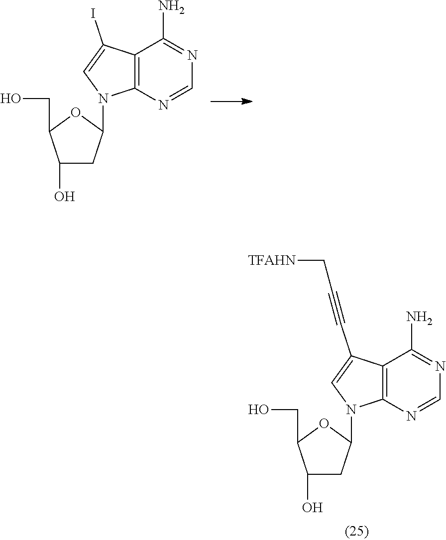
C1(O)CC(N2C3=C(C(I)=C2)C(N)=NC=N3)OC1CO.C1(O)CC(N2C3=C(C(C#CC[TFAHN])=C2)C(N)=NC=N3)OC1CO
